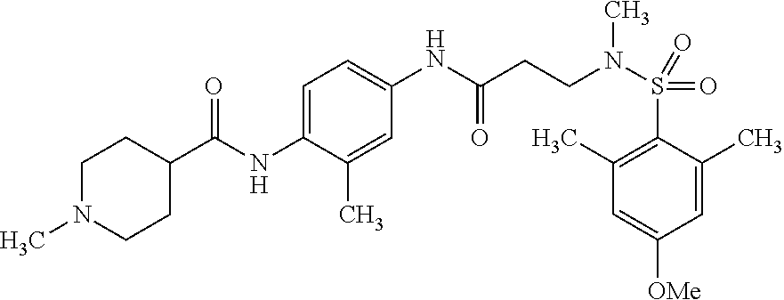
C1=C(C)C(S(=O)(=O)N(CCC(NC2=CC=C(NC(C3CCN(C)CC3)=O)C(C)=C2)=O)C)=C(C)C=C1[OMe]
